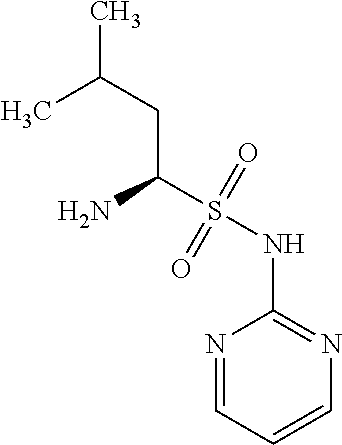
CC(CC(S(NC1=NC=CC=N1)(=O)=O)N)C
